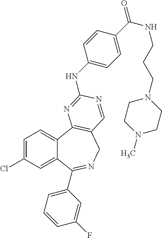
C1=C(Cl)C=C2C(=C1)C1=C(CN=C2C2=CC=CC(F)=C2)C=NC(NC2=CC=C(C(=O)NCCCN3CCN(C)CC3)C=C2)=N1
